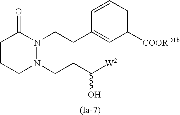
C1CCN(CCC([W2])O)N(CCC2=CC([COORD1b])=CC=C2)C1=O
